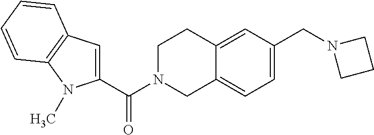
C1(C(N2CC3=CC=C(CN4CCC4)C=C3CC2)=O)=CC2=C(N1C)C=CC=C2
